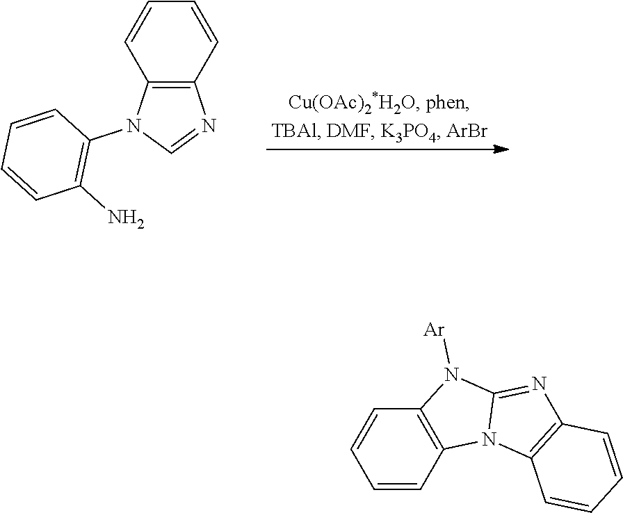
C1=CC2=C(C=C1)N=CN2C1=C(N)C=CC=C1.C1=CC=CC2=C1N([Ar])C1=NC3=C(N21)C=CC=C3
